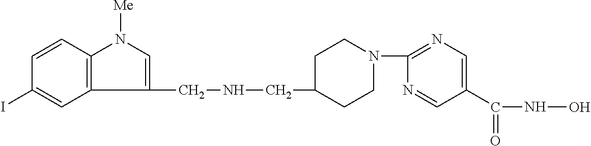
C1(CNCC2CCN(C3=NC=C(C(NO)=O)C=N3)CC2)=CN([Me])C2=C1C=C(I)C=C2
